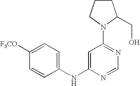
C1(NC2=CC(N3CCCC3CO)=NC=N2)=CC=C([F3CO])C=C1
